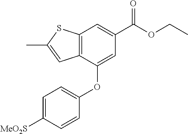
C12=C(C(OC3=CC=C([MeO2S])C=C3)=CC(C(OCC)=O)=C1)C=C(C)S2
